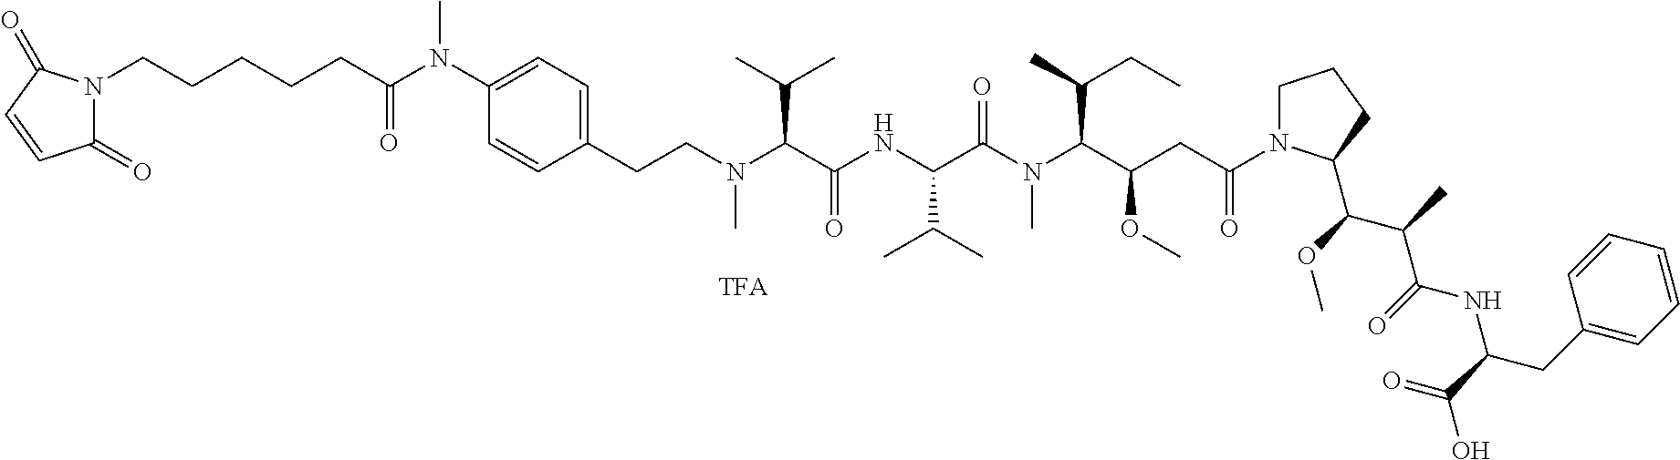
N1(CCCCCC(N(C2=CC=C(CCN(C(C(NC(C(N(C(C(CC(N3CCCC3C(OC)C(C)C(=O)NC(C(=O)O)CC3=CC=CC=C3)=O)OC)C(C)CC)C)=O)C(C)C)=O)C(C)C)C)C=C2)C)=O)C(=O)C=CC1=O
